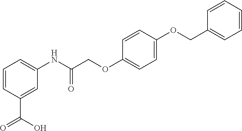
C1=CC(C(=O)O)=CC(NC(COC2=CC=C(OCC3=CC=CC=C3)C=C2)=O)=C1
